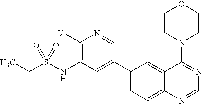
C(S(NC1=C(Cl)N=CC(C2=CC=C3C(=C2)C(N2CCOCC2)=NC=N3)=C1)(=O)=O)C
